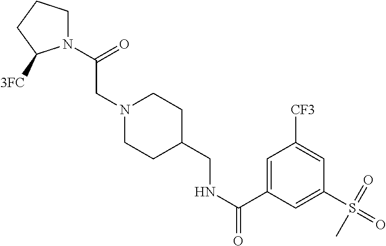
N1(C(=O)CN2CCC(CNC(=O)C3=CC([CF3])=CC(S(=O)(=O)C)=C3)CC2)CCCC1[3FC]
